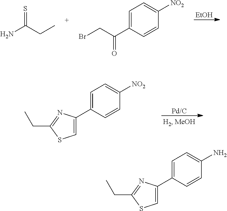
C1=C(C2=CSC(CC)=N2)C=CC([NO2])=C1.[EtOH].S=C(CC)N.C1=C(C(CBr)=O)C=CC([NO2])=C1.C1=C(C2=CSC(CC)=N2)C=CC(N)=C1
